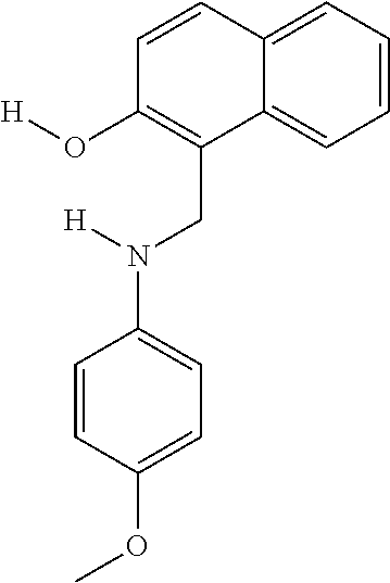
C12=CC=CC=C1C(CN(C1=CC=C(OC)C=C1)[H])=C(O[H])C=C2
